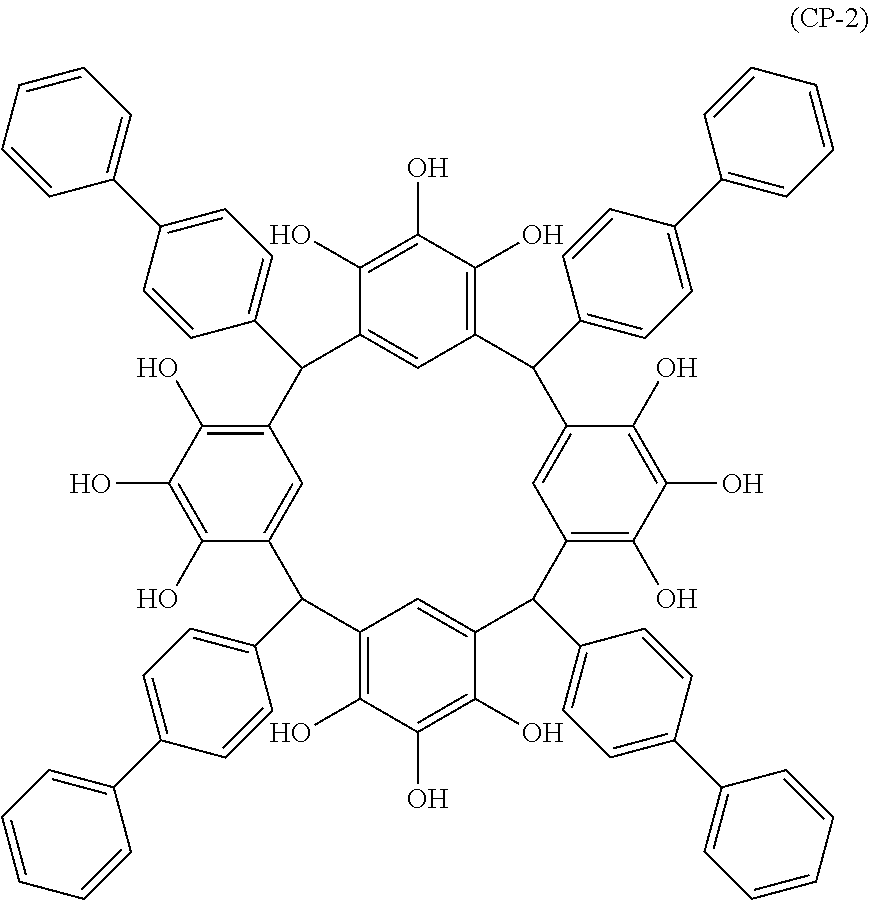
C1(O)=C(O)C(O)=C2C=C1C(C1=CC=C(C3=CC=CC=C3)C=C1)C1=C(O)C(O)=C(O)C(=C1)C(C1=CC=C(C3=CC=CC=C3)C=C1)C1=C(O)C(O)=C(O)C(=C1)C(C1=CC=C(C3=CC=CC=C3)C=C1)C1=C(O)C(O)=C(O)C(=C1)C2C1=CC=C(C2=CC=CC=C2)C=C1
